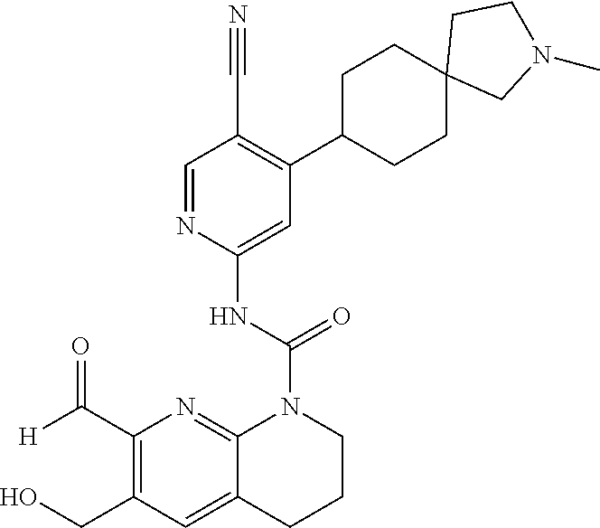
C1(C2=C(C#N)C=NC(NC(N3C4=NC(C([H])=O)=C(CO)C=C4CCC3)=O)=C2)CCC2(CC1)CN(C)CC2
